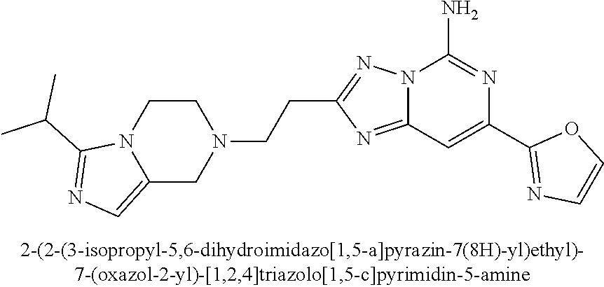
C1CN2C(=CN=C2C(C)C)CN1CCC1=NN2C(=N1)C=C(C1=NC=CO1)N=C2N
